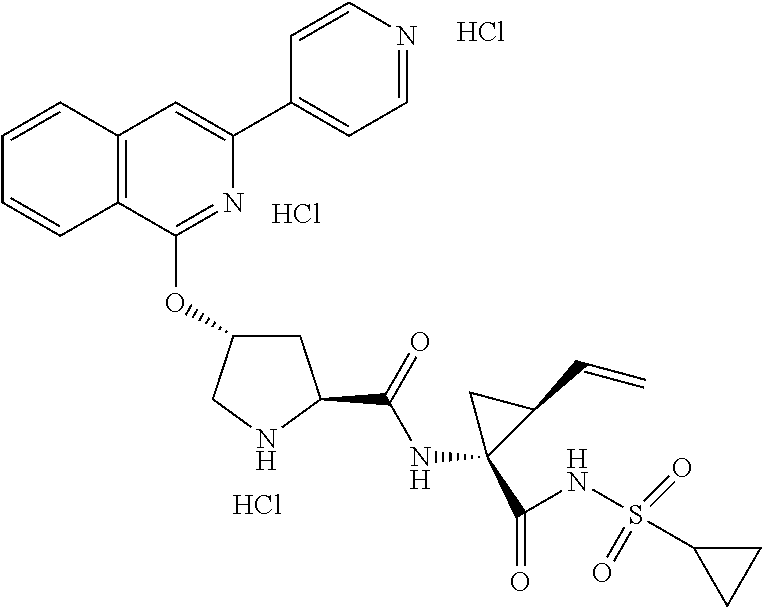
C12=C(C(OC3CC(C(NC4(C(=O)NS(C5CC5)(=O)=O)C(C=C)C4)=O)NC3)=NC(C3=CC=NC=C3)=C1)C=CC=C2.Cl.Cl.Cl
